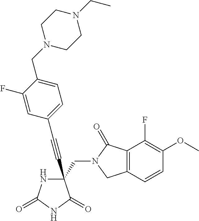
C(#CC1(CN2C(=O)C3=C(C2)C=CC(OC)=C3F)NC(=O)NC1=O)C1=CC=C(CN2CCN(CC)CC2)C(F)=C1
